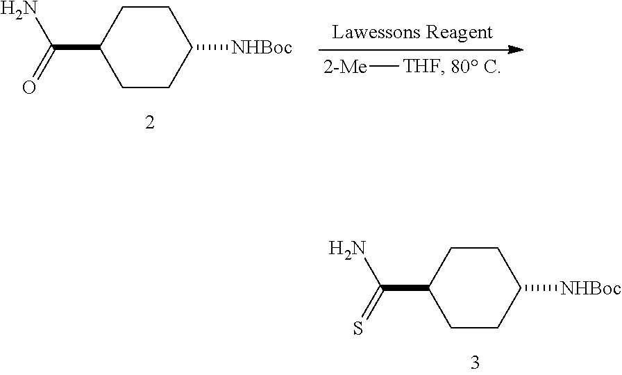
C1CC([NHBoc])CCC1C(=S)N.[2-Me][THF].C1CC([NHBoc])CCC1C(=O)N
